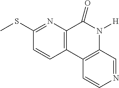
C1(SC)=NC2=C(C=C1)C1=C(N([H])C2=O)C=NC=C1
